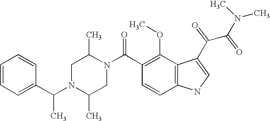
C1=CC=C(C(N2C(C)CN(C(C3=C(OC)C4=C(C=C3)NC=C4C(C(N(C)C)=O)=O)=O)C(C)C2)C)C=C1
